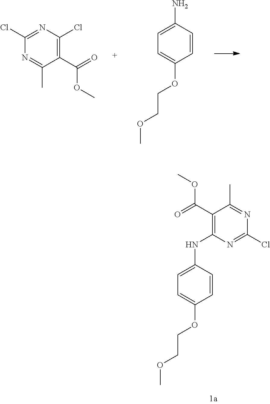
N1=C(C)C(C(=O)OC)=C(Cl)N=C1Cl.C1=C(OCCOC)C=CC(N)=C1.C1=C(OCCOC)C=CC(NC2=C(C(=O)OC)C(C)=NC(Cl)=N2)=C1
